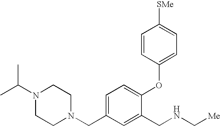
C1=C(CN2CCN(C(C)C)CC2)C=C(CNC[Me])C(OC2=CC=C([SMe])C=C2)=C1
